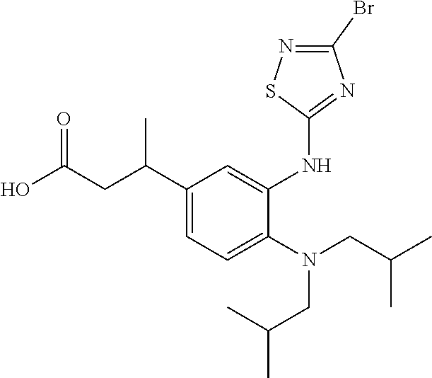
C1(C(CC(O)=O)C)=CC=C(N(CC(C)C)CC(C)C)C(NC2=NC(Br)=NS2)=C1
